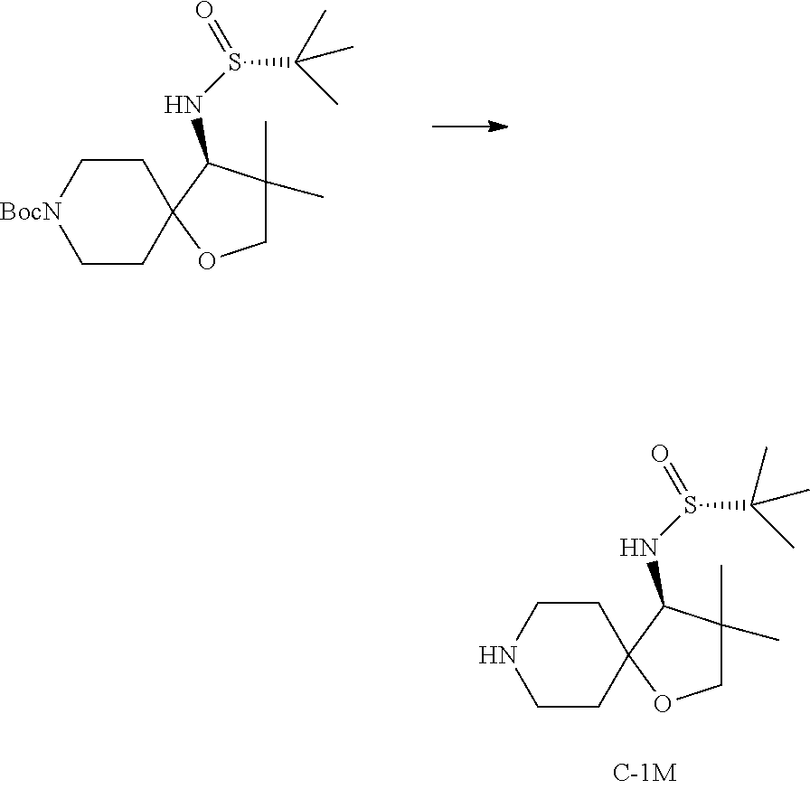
C1CC2(CC[BocN]1)C(NS(=O)C(C)(C)C)C(C)(C)CO2.C1CC2(CCN1)C(NS(=O)C(C)(C)C)C(C)(C)CO2
